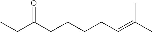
O=C(CCCCC=C(C)C)CC
